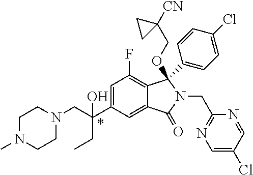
N1(CC(C2=CC(F)=C3C(=C2)C(=O)N(CC2=NC=C(Cl)C=N2)C3(C2=CC=C(Cl)C=C2)OCC2([CN])CC2)(CC)O)CCN(C)CC1
